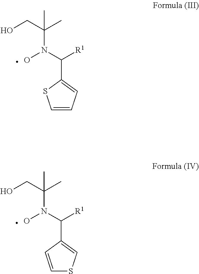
C(N(C([R1])C1=CC=CS1)O)(C)(CO)C.C(N(C([R1])C1=CSC=C1)O)(C)(CO)C
